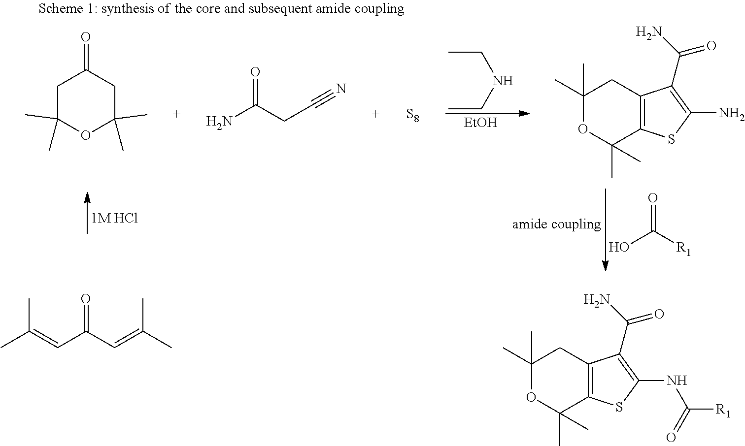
C1(C)(C)OC(C)(C)C2=C(C1)C(C(=O)N)=C(NC([R1])=O)S2.CC(=CC(C=C(C)C)=O)C.CCNCC.[EtOH].OC([R1])=O.[1M HCl].C1C(C)(C)OC(C)(C)CC1=O.NC(CC#N)=O.[S8].C1(C)(C)OC(C)(C)C2=C(C1)C(C(=O)N)=C(N)S2
